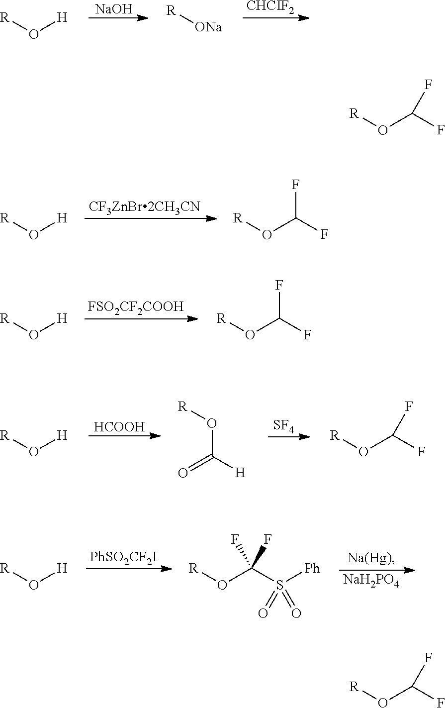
[NaOH].[R]O[H].[R][ONa].[CHCIF2].[CF3ZnBr2CH3CN].[R]O[H].[R]OC(F)F.[FSO2CF2COOH].[R]O[H].[R]OC(F)F.[HCOOH].[R]O[H].[R]OC([H])=O.[SF4].[R]OC(F)F.[PhSO2CF2I].[R]O[H].[R]OC(S([Ph])(=O)=O)(F)F.[NaH2PO4].[R]OC(F)F.[R]OC(F)F
